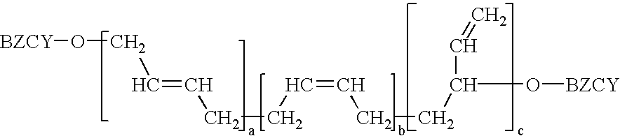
[BZCY]OCC=CCCC=CCCC(O[BZCY])C=C
